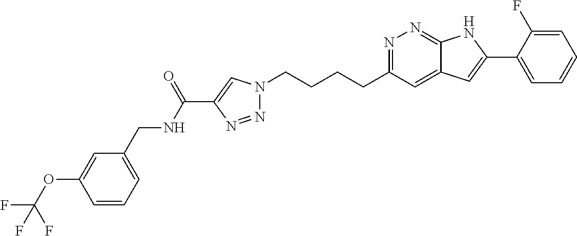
N1=C(CCCCN2N=NC(C(NCC3=CC=CC(OC(F)(F)F)=C3)=O)=C2)C=C2C(=N1)NC(C1=CC=CC=C1F)=C2
